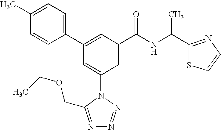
C1(C2=CC(C(NC(C3=NC=CS3)C)=O)=CC(N3C(COCC)=NN=N3)=C2)=CC=C(C)C=C1
